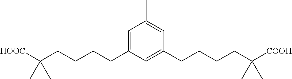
C1=C(CCCCC([HOOC])(C)C)C=C(CCCCC([COOH])(C)C)C=C1C
